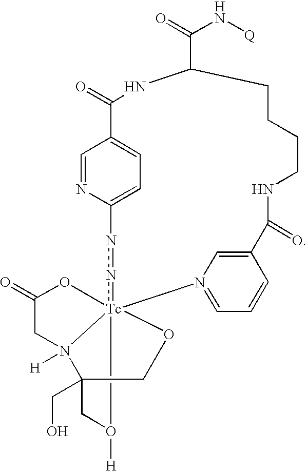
C1=NC2=CC=C1C(=O)NC(C(=O)N[Q])CCCCNC(=O)C1=CN(=CC=C1)[Tc]134(nn2)OC(=O)CN1([H])C(CO)(CO3[H])CO4
